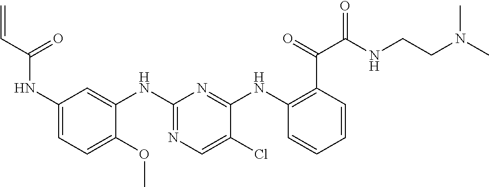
C1(NC(C=C)=O)=CC=C(OC)C(NC2=NC=C(Cl)C(NC3=C(C(=O)C(NCCN(C)C)=O)C=CC=C3)=N2)=C1
